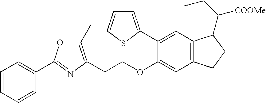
C1=CC=CC(C2=NC(CCOC3=CC4=C(C=C3C3=CC=CS3)C(C(CC)[COOMe])CC4)=C(C)O2)=C1
